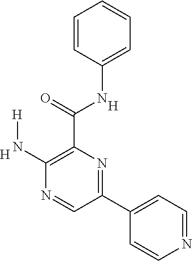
C1=CC=CC=C1NC(C1=C(N[H])N=CC(C2=CC=NC=C2)=N1)=O.[H].[H]
